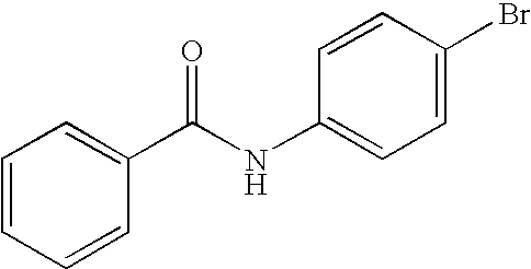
C1=CC=CC(C(NC2=CC=C(Br)C=C2)=O)=C1
